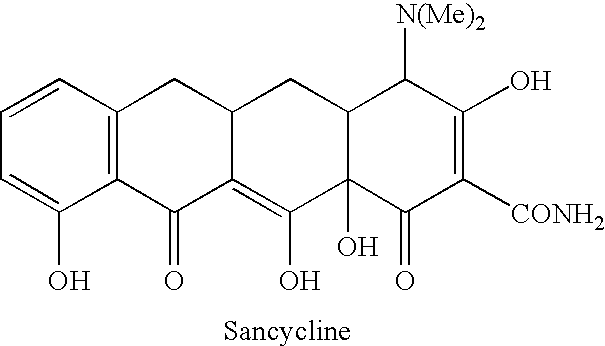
C12=C(C=CC=C1O)CC1C(=C(O)C3(O)C(C1)C([N(Me)2])C(O)=C([CONH2])C3=O)C2=O
